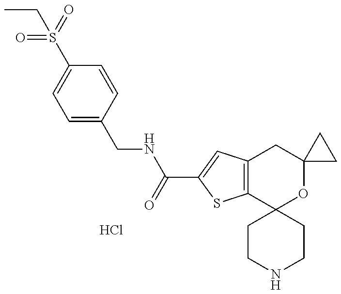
CCS(C1=CC=C(CNC(=O)C2=CC3=C(S2)C2(OC4(C3)CC4)CCNCC2)C=C1)(=O)=O.Cl
